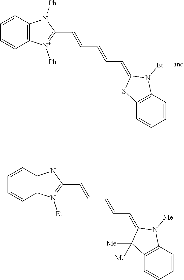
C12=C(N([Ph])C(C=CC=CC=C3SC4=C(N3[Et])C=CC=C4)=[N+]1[Ph])C=CC=C2.C12=C(NC(C=CC=CC=C3C([Me])([Me])C4=C(N3[Me])C=CC=C4)=[N+]1[Et])C=CC=C2
